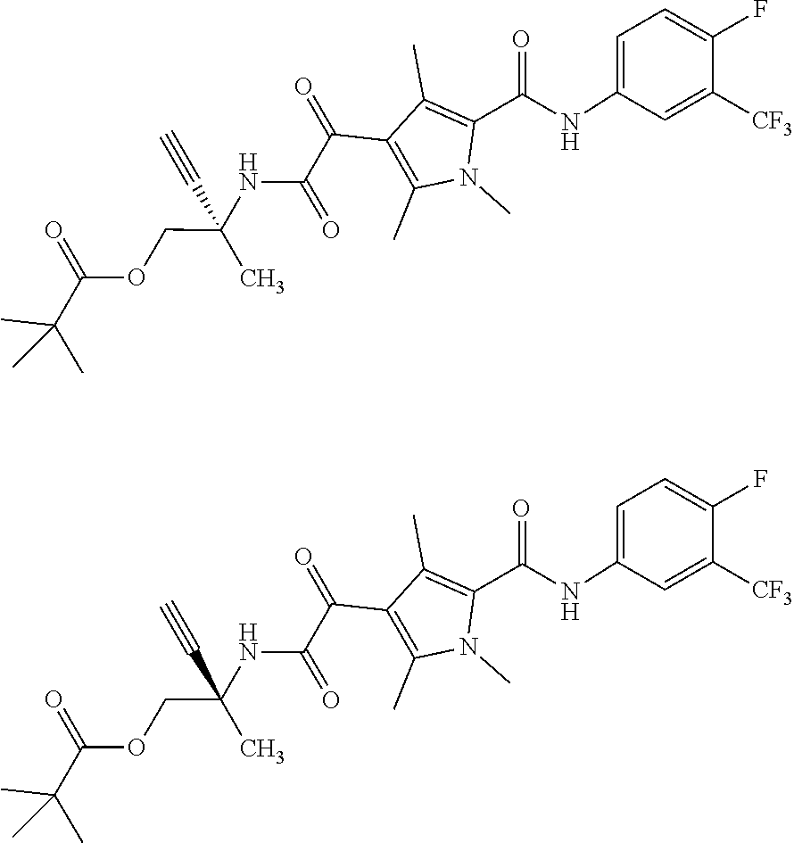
C1([CF3])=CC(NC(C2=C(C)C(C(C(=O)NC(C#C)(COC(C(C)(C)C)=O)C)=O)=C(C)N2C)=O)=CC=C1F.C1([CF3])=CC(NC(C2=C(C)C(C(C(=O)NC(C#C)(COC(C(C)(C)C)=O)C)=O)=C(C)N2C)=O)=CC=C1F
